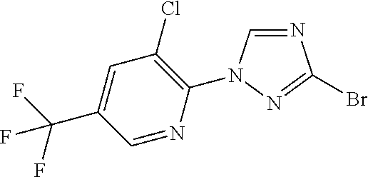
C1(N2C=NC(Br)=N2)=C(Cl)C=C(C(F)(F)F)C=N1
